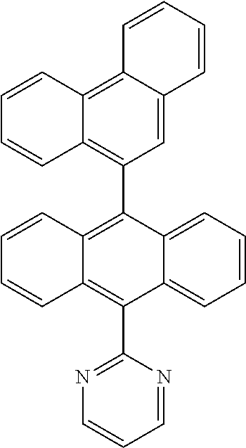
C1(C2=C3C(=C(C4=NC=CC=N4)C4=CC=CC=C24)C=CC=C3)=C2C(=C3C(=C1)C=CC=C3)C=CC=C2
